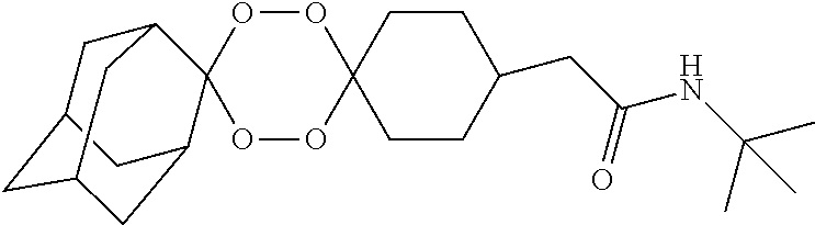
O1OC2(OOC13C1CC4CC(CC3C4)C1)CCC(CC(NC(C)(C)C)=O)CC2
